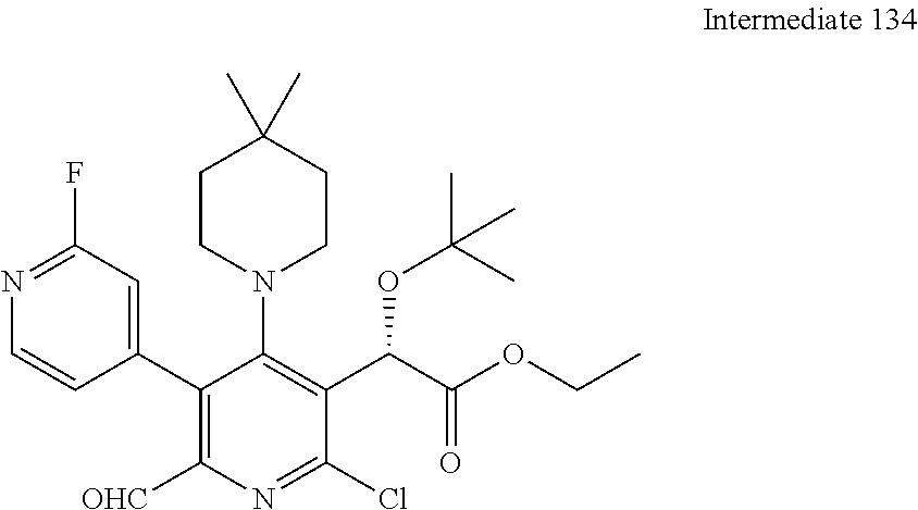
C1CN(C2=C(C(C(OCC)=O)OC(C)(C)C)C(Cl)=NC([OHC])=C2C2=CC(F)=NC=C2)CCC1(C)C
